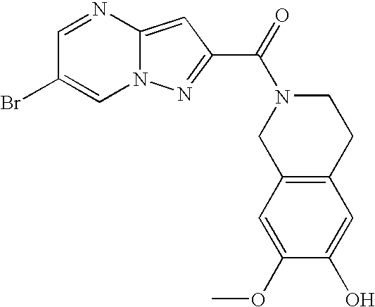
N12C(=CC(C(=O)N3CC4=C(CC3)C=C(O)C(OC)=C4)=N1)N=CC(Br)=C2
